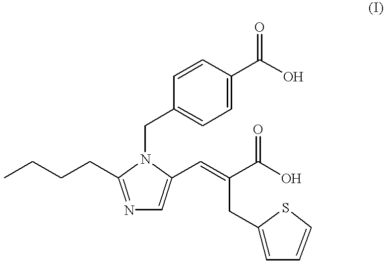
N1=C(CCCC)N(CC2=CC=C(C(O)=O)C=C2)C(C=C(C(O)=O)CC2=CC=CS2)=C1
